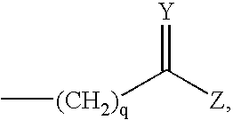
C[(CH2)q]C([Z])=[Y]
